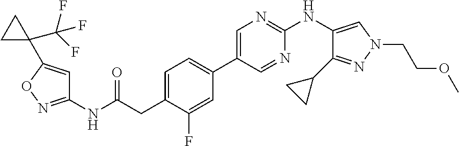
C1(NC(=O)CC2=CC=C(C3=CN=C(NC4=CN(CCOC)N=C4C4CC4)N=C3)C=C2F)=NOC(C2(C(F)(F)F)CC2)=C1
